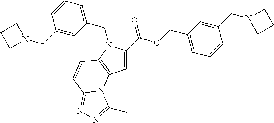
C1(CN2C(C(OCC3=CC=CC(CN4CCC4)=C3)=O)=CC3=C2C=CC2=NN=C(C)N32)=CC=CC(CN2CCC2)=C1
